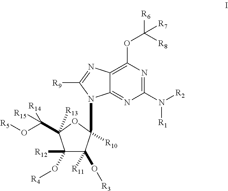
C1([R12])(O[R4])C(O[R3])([R11])C([R10])(N2C3=NC(N([R2])[R1])=NC(OC([R8])([R6])[R7])=C3N=C2[R9])OC1(C(O[R5])([R15])[R14])[R13]
